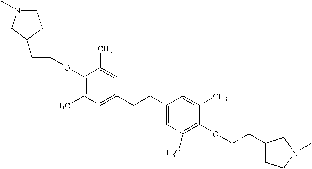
O(C1=C(C)C=C(CCC2=CC(C)=C(OCCC3CCN(C)C3)C(C)=C2)C=C1C)CCC1CN(C)CC1
